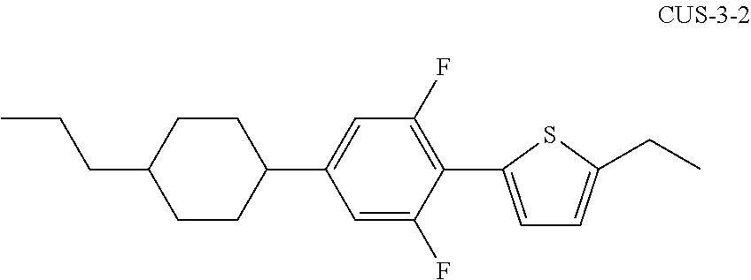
C1CC(C2=CC(F)=C(C3=CC=C(CC)S3)C(F)=C2)CCC1CCC
